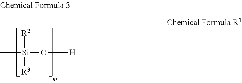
C[Si](O[H])([R2])[R3]
